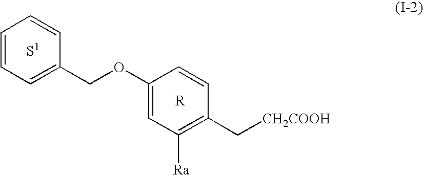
C1=CC=C(COC2=CC([Ra])=C(C[CH2COOH])C=C2)C=C1
